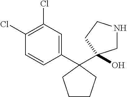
C1=CC(C2(C3(O)CNCC3)CCCC2)=CC(Cl)=C1Cl
